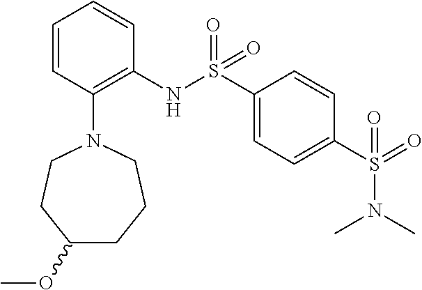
S(=O)(C1=CC=C(S(=O)(NC2=C(N3CCC(OC)CCC3)C=CC=C2)=O)C=C1)(N(C)C)=O
